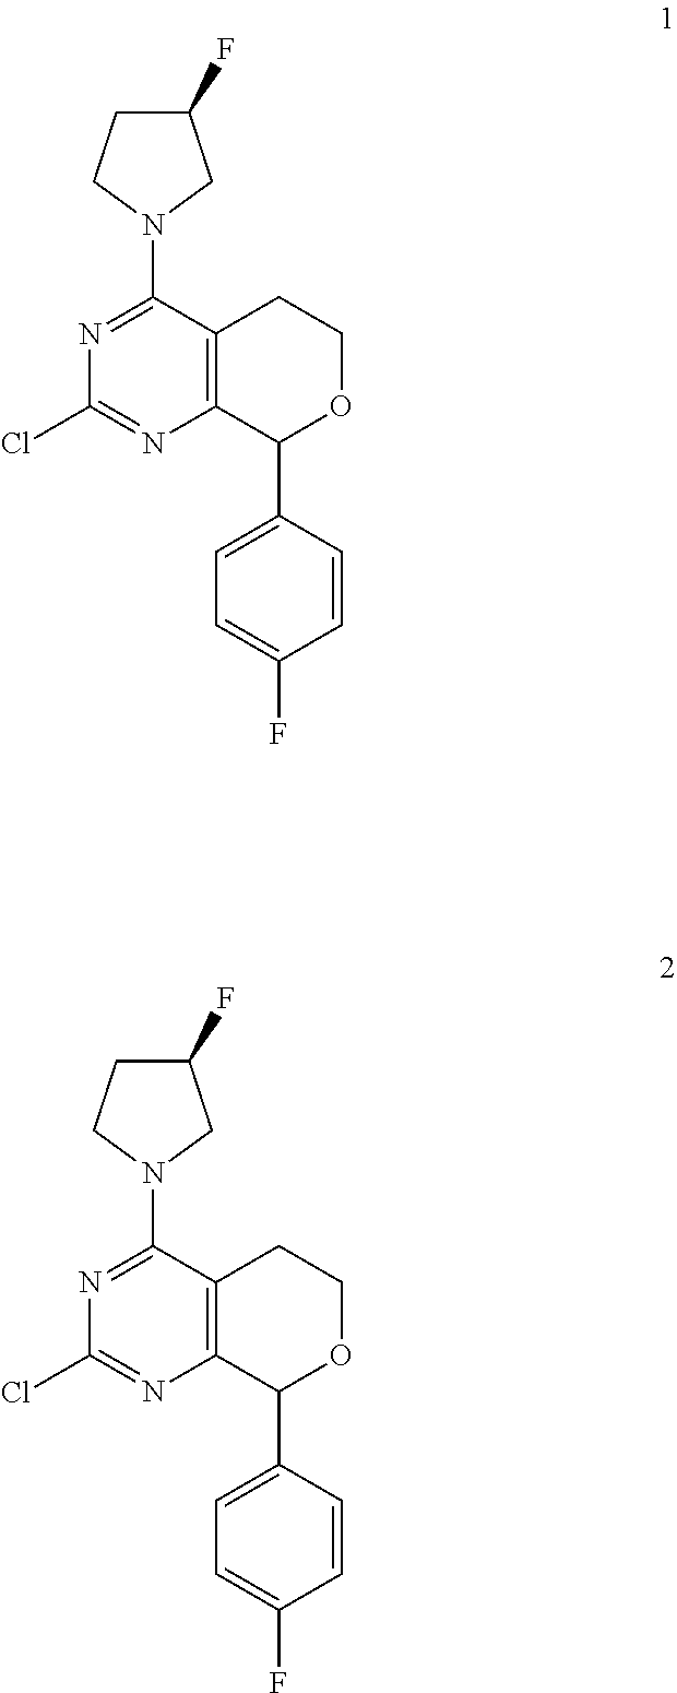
C12=C(C(C3=CC=C(F)C=C3)OCC1)N=C(Cl)N=C2N1CC(F)CC1.C12=C(C(C3=CC=C(F)C=C3)OCC1)N=C(Cl)N=C2N1CC(F)CC1
